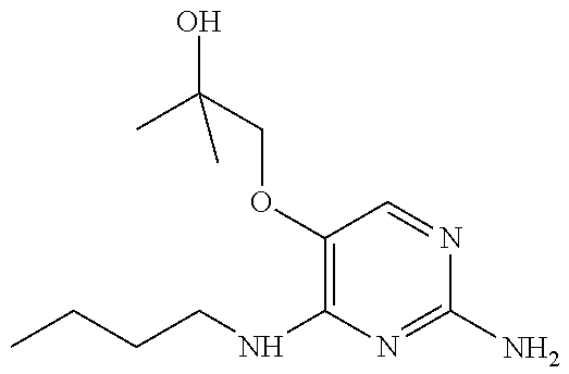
CCCCNC1=C(OCC(O)(C)C)C=NC(N)=N1
